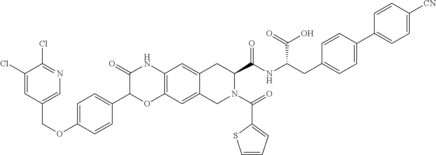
C1(Cl)=CC(COC2=CC=C(C3OC4=C(NC3=O)C=C3C(=C4)CN(C(=O)C4=CC=CS4)C(C(NC(CC4=CC=C(C5=CC=C([CN])C=C5)C=C4)C(=O)O)=O)C3)C=C2)=CN=C1Cl
